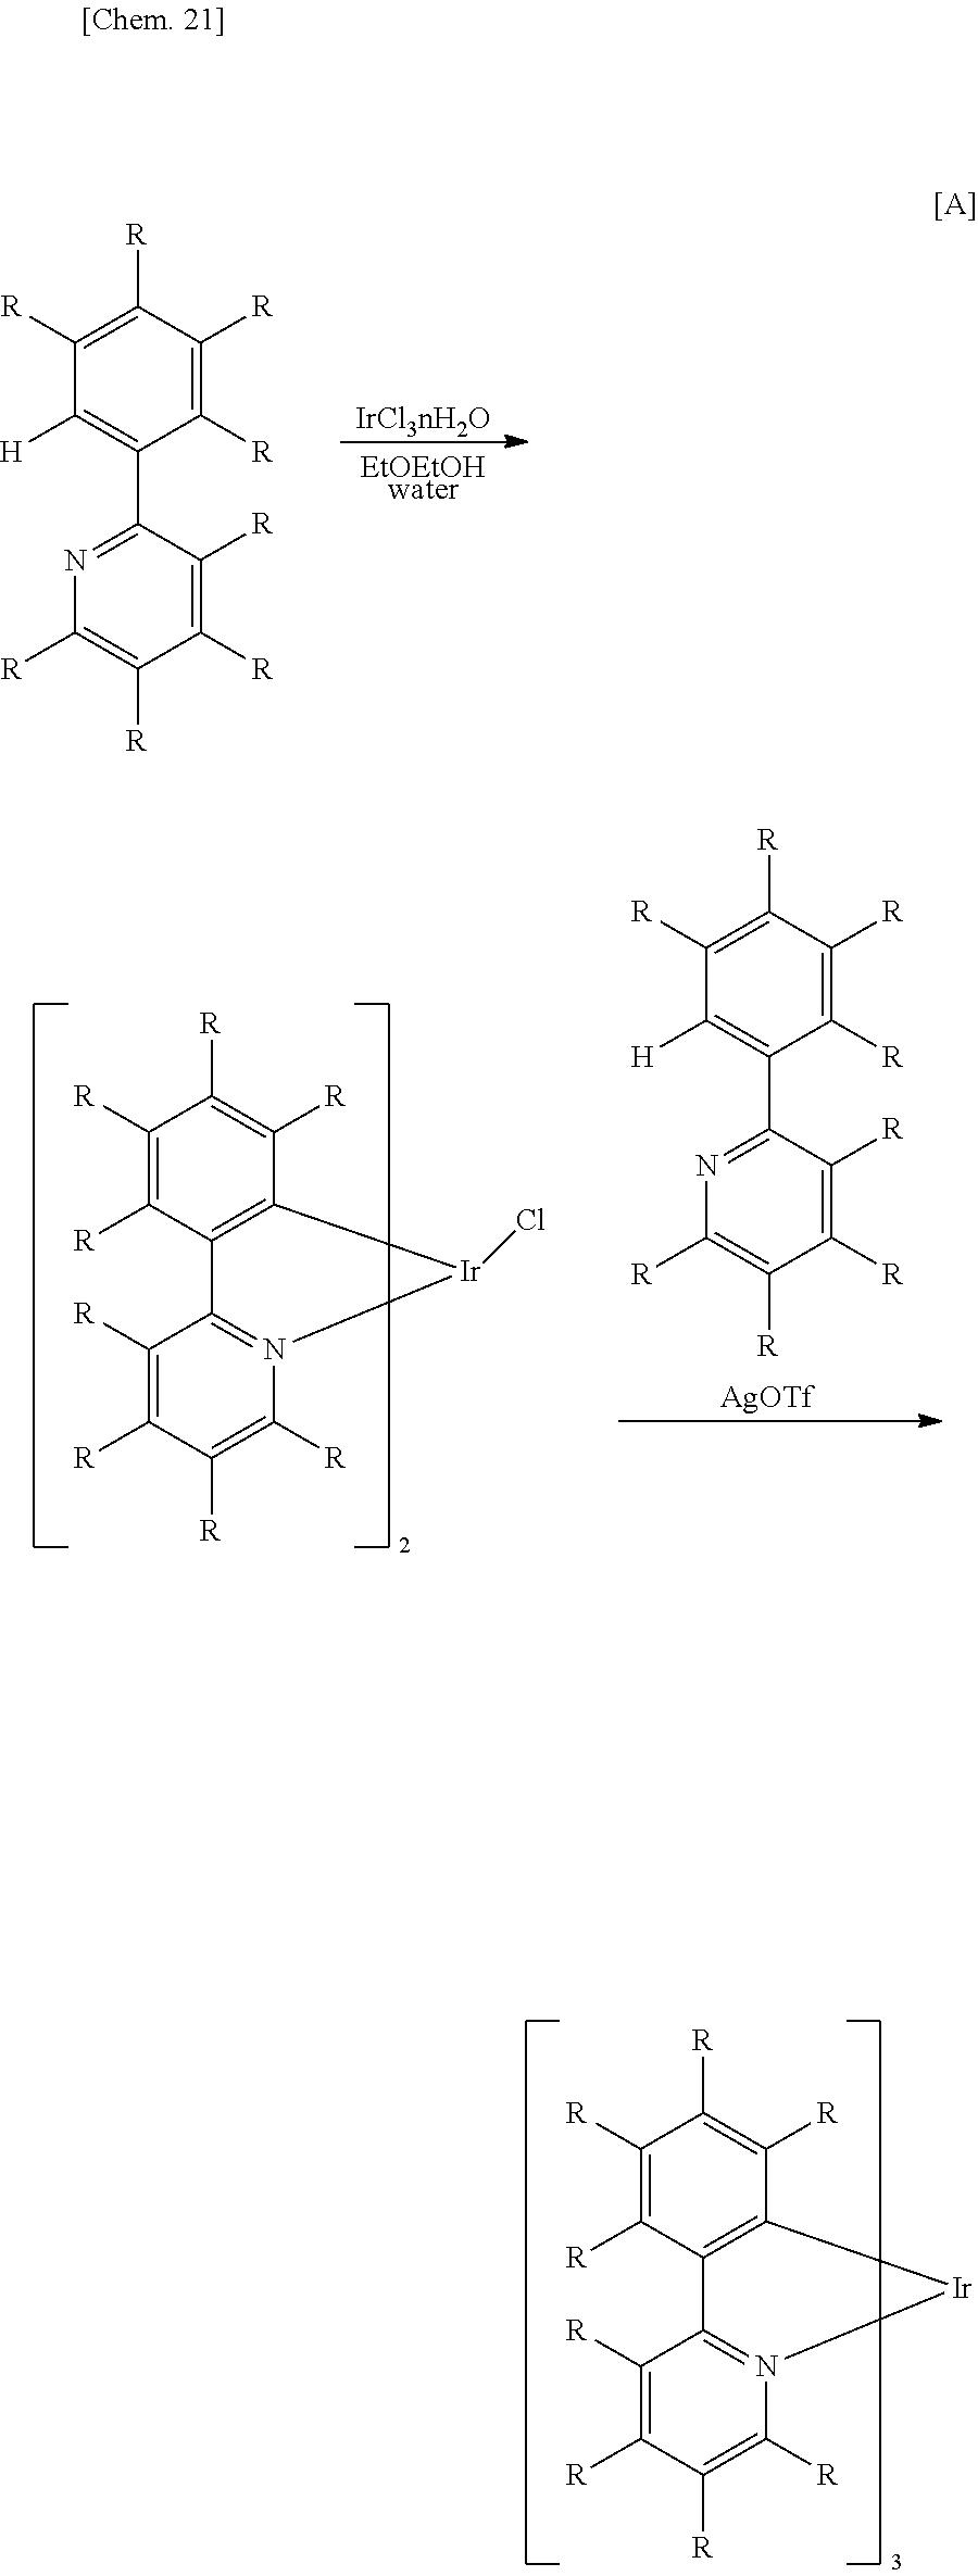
C1([R])=C([R])C2=N(C([R])=C1[R])[Ir]C1=C2C([R])=C([R])C([R])=C1[R].[IrCl3nH2O].[EtOEtOHwater].C1([R])=C([R])C(C2=C([H])C([R])=C([R])C([R])=C2[R])=NC([R])=C1[R].C1([R])=C([R])C2=N(C([R])=C1[R])[Ir](Cl)C1=C2C([R])=C([R])C([R])=C1[R].C1([R])=C([R])C(C2=C([H])C([R])=C([R])C([R])=C2[R])=NC([R])=C1[R].[AgOTf]
